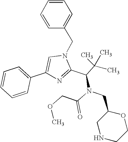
C1=CC=CC(C2=CN(CC3=CC=CC=C3)C(C(C(C)(C)C)N(CC3CNCCO3)C(COC)=O)=N2)=C1
